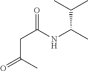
C(C(C)=O)C(NC(C)C(C)C)=O
